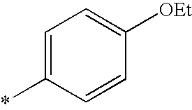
C1=C(*)C=CC([OEt])=C1
